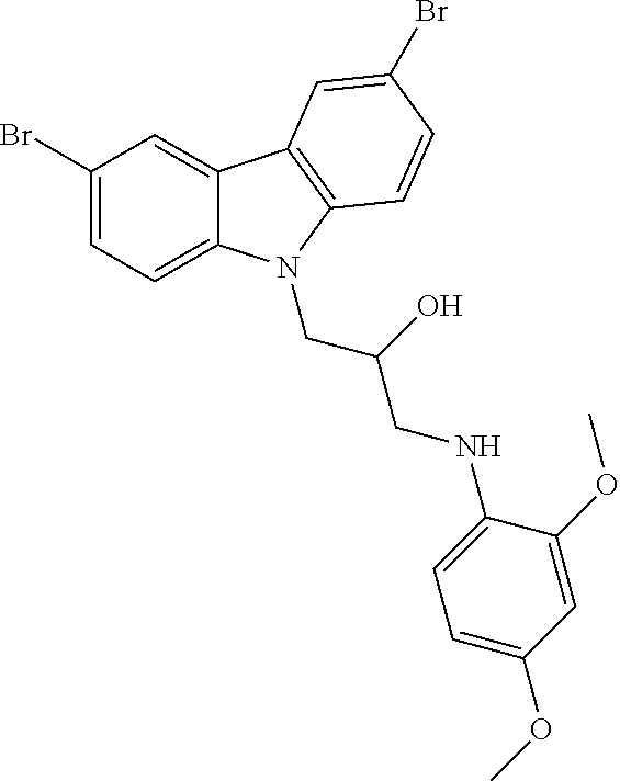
C1(Br)=CC=C2C(=C1)C1=C(N2CC(CNC2=CC=C(OC)C=C2OC)O)C=CC(Br)=C1
